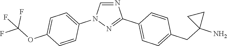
N1=CN(C2=CC=C(OC(F)(F)F)C=C2)N=C1C1=CC=C(CC2(N)CC2)C=C1
